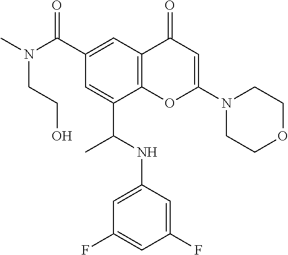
C1(C(N(C)CCO)=O)=CC2=C(C(C(NC3=CC(F)=CC(F)=C3)C)=C1)OC(N1CCOCC1)=CC2=O
